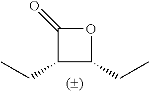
C(C)C1C(CC)C(=O)O1
